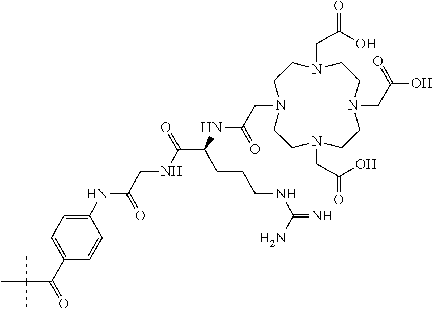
N1(CC(=O)O)CCN(CC(NC(C(=O)NCC(NC2=CC=C(C(=O)C(C)(C)C)C=C2)=O)CCCNC(=N)N)=O)CCN(CC(O)=O)CCN(CC(O)=O)CC1
